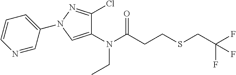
N(C(CCSCC(F)(F)F)=O)(CC)C1=CN(C2=CC=CN=C2)N=C1Cl
